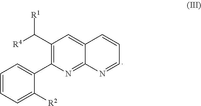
C1=CC=C([R2])C(C2=C(C([R1])[R4])C=C3C(=N2)N=CC=C3)=C1
